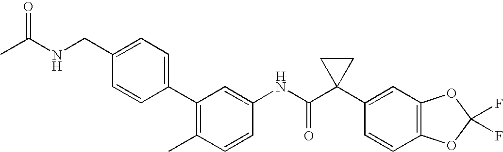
C1(NC(C2(C3=CC4=C(C=C3)OC(F)(F)O4)CC2)=O)=CC(C2=CC=C(CNC(=O)C)C=C2)=C(C)C=C1
